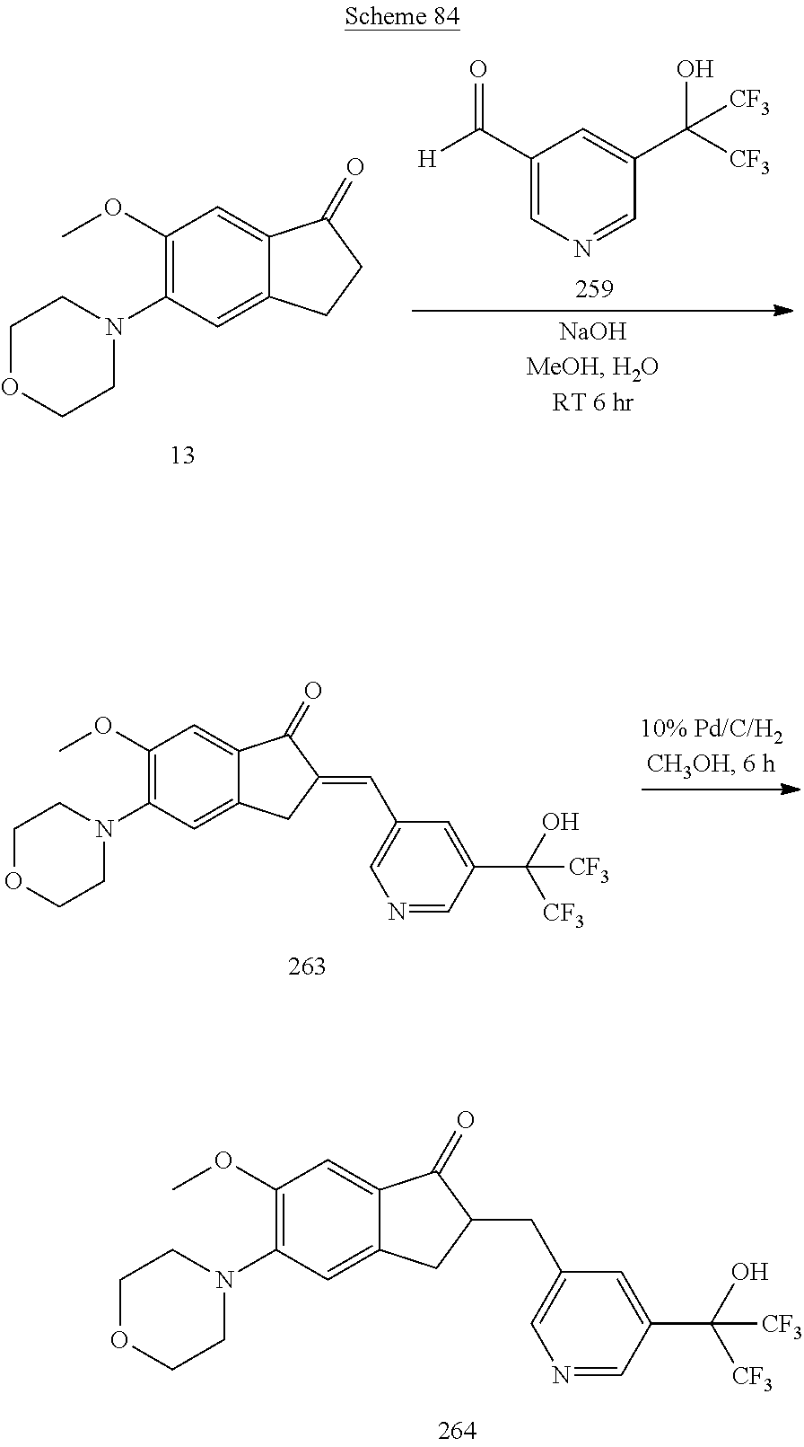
C12=CC(N3CCOCC3)=C(OC)C=C1C(=O)CC2.C1(C([H])=O)=CN=CC(C([CF3])(O)[CF3])=C1.C12=CC(N3CCOCC3)=C(OC)C=C1C(=O)C(=CC1=CN=CC(C(O)([CF3])[CF3])=C1)C2.C12=CC(N3CCOCC3)=C(OC)C=C1C(=O)C(CC1=CN=CC(C(O)([CF3])[CF3])=C1)C2
